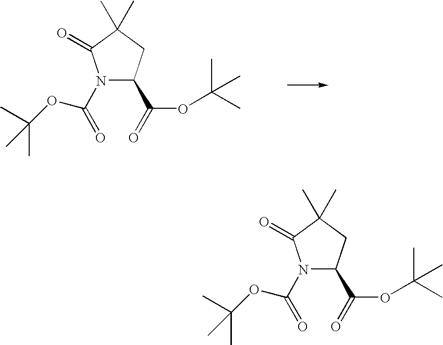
N1(C(OC(C)(C)C)=O)C(C(=O)OC(C)(C)C)CC(C)(C)C1=O.N1(C(OC(C)(C)C)=O)C(C(=O)OC(C)(C)C)CC(C)(C)C1=O
